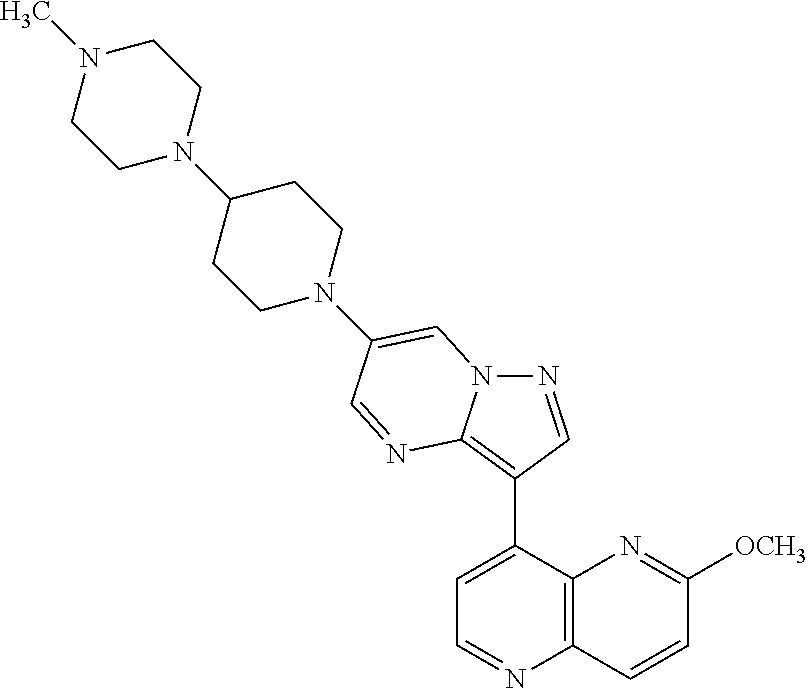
N1=CC(C2=CC=NC3=C2N=C([OCH3])C=C3)=C2N1C=C(N1CCC(N3CCN(C)CC3)CC1)C=N2
